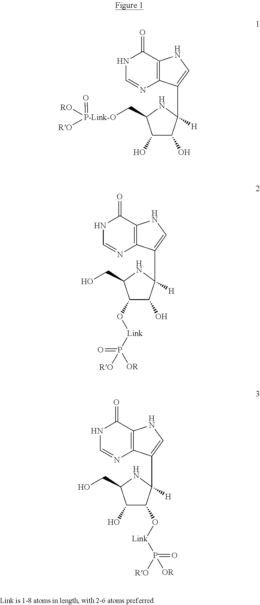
N1C=NC2=C(C1=O)NC=C2C1([H])C(O)C(O)C(C[P-Link-O](=O)([RO])[RO])N1.N1C=NC2=C(C1=O)NC=C2C1([H])C(O)C(O[Link]P([OR])(=O)[RO])C(CO)N1.N1C=NC2=C(C1=O)NC=C2C1([H])C(O[Link]P([RO])(=O)[OR])C(O)C(CO)N1
